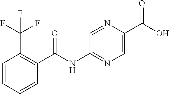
C1=CC=CC(C(NC2=NC=C(C(O)=O)N=C2)=O)=C1C(F)(F)F
